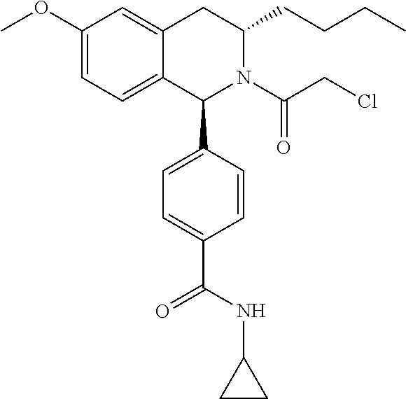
C12=CC=C(OC)C=C1CC(CCCC)N(C(CCl)=O)C2C1=CC=C(C(NC2CC2)=O)C=C1
